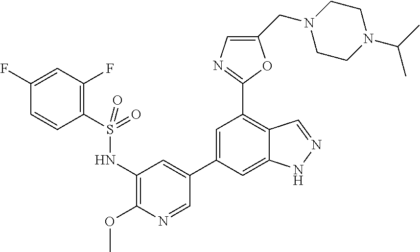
C1(NS(C2=C(F)C=C(F)C=C2)(=O)=O)=C(OC)N=CC(C2=CC(C3=NC=C(CN4CCN(C(C)C)CC4)O3)=C3C(=C2)NN=C3)=C1
